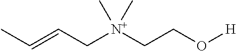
C(C[N+](CCO[H])(C)C)=CC
